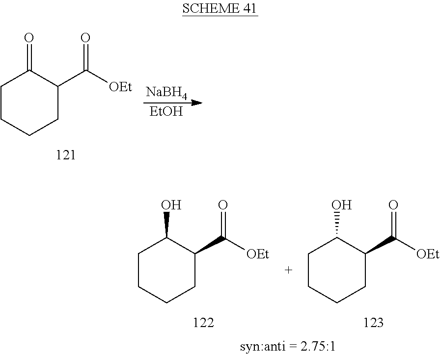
C1CCCC(C([OEt])=O)C1O.C1CCCC(C([OEt])=O)C1O.C1CCCC(C([OEt])=O)C1=O.[EtOH].[NaBH4]
